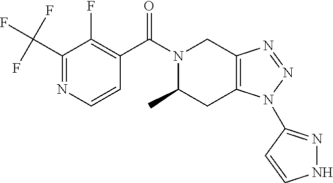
C1(C(F)(F)F)=NC=CC(C(=O)N2C(C)CC3=C(C2)N=NN3C2=NNC=C2)=C1F
